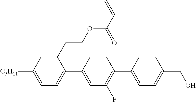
C1(CCOC(C=C)=O)=CC([C5H11])=CC=C1C1=CC(F)=C(C2=CC=C(CO)C=C2)C=C1
